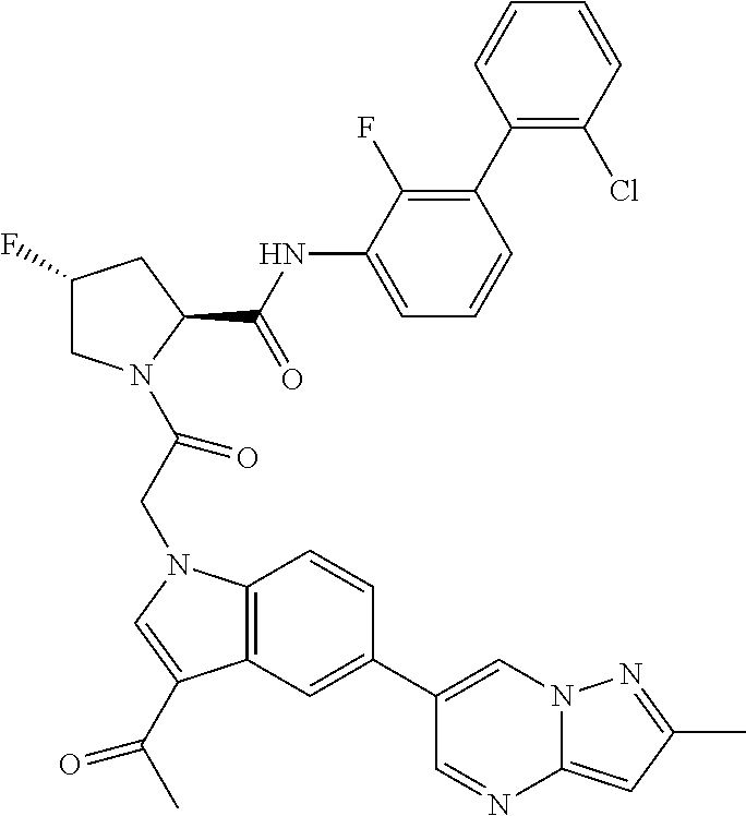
C1(F)CN(C(CN2C3=C(C(C(C)=O)=C2)C=C(C2=CN4C(=CC(C)=N4)N=C2)C=C3)=O)C(C(NC2=CC=CC(C3=C(Cl)C=CC=C3)=C2F)=O)C1
